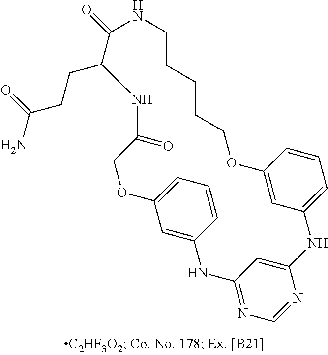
C1=C2C=CC=C1OCC(=O)NC(CCC(=O)N)C(=O)NCCCCCOC1=CC(=CC=C1)NC1=CC(=NC=N1)N2
